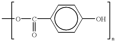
O(C(c1ccc(O)cc1)=O)C
